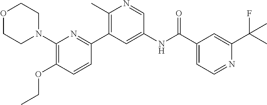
C1(N2CCOCC2)=C(OCC)C=CC(C2=C(C)N=CC(NC(C3=CC=NC(C(C)(F)C)=C3)=O)=C2)=N1
